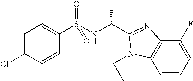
C1(S(NC(C)C2=NC3=C(C=CC=C3F)N2CC)(=O)=O)=CC=C(Cl)C=C1
